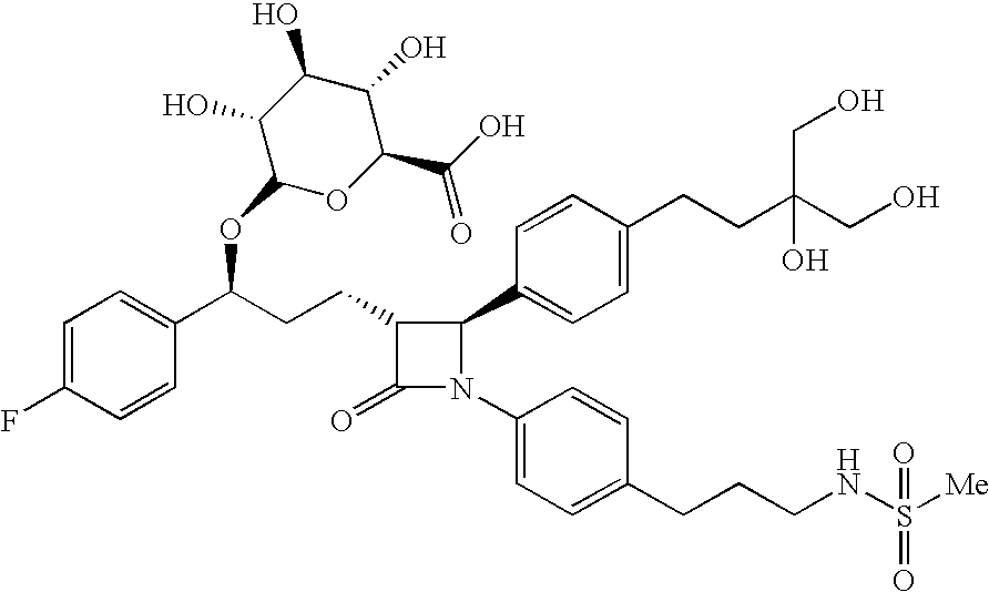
C1=C(F)C=CC(C(CCC2C(=O)N(C3=CC=C(CCCNS([Me])(=O)=O)C=C3)C2C2=CC=C(CCC(CO)(CO)O)C=C2)OC2OC(C(O)=O)C(O)C(O)C2O)=C1
